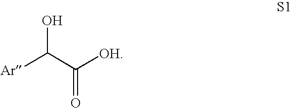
[Ar]C(C([OH])=O)O
